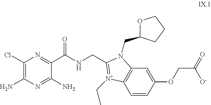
N(CC1=[N+](CC)C2=C(C=C(OCC(=O)[O-])C=C2)N1CC1OCCC1)C(C1=NC(Cl)=C(N)N=C1N)=O
